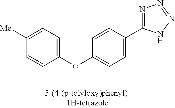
C1(OC2=CC=C([Me])C=C2)=CC=C(C2=NN=NN2)C=C1
